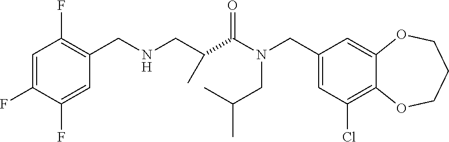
C1(CN(C(=O)C(CNCC2=C(F)C=C(F)C(F)=C2)C)CC(C)C)=CC(Cl)=C2C(=C1)OCCCO2
